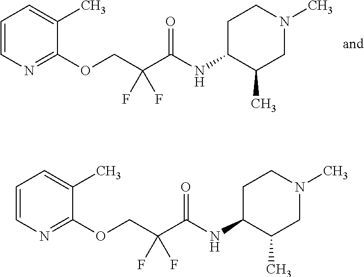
C1=CN=C(OCC(C(NC2C(C)CN(C)CC2)=O)(F)F)C(C)=C1.C1=CN=C(OCC(C(NC2C(C)CN(C)CC2)=O)(F)F)C(C)=C1
